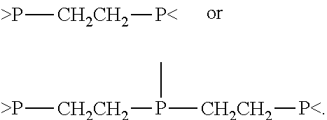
[>P][CH2CH2][P<].[>P][CH2CH2]P([CH2CH2][P<])C
